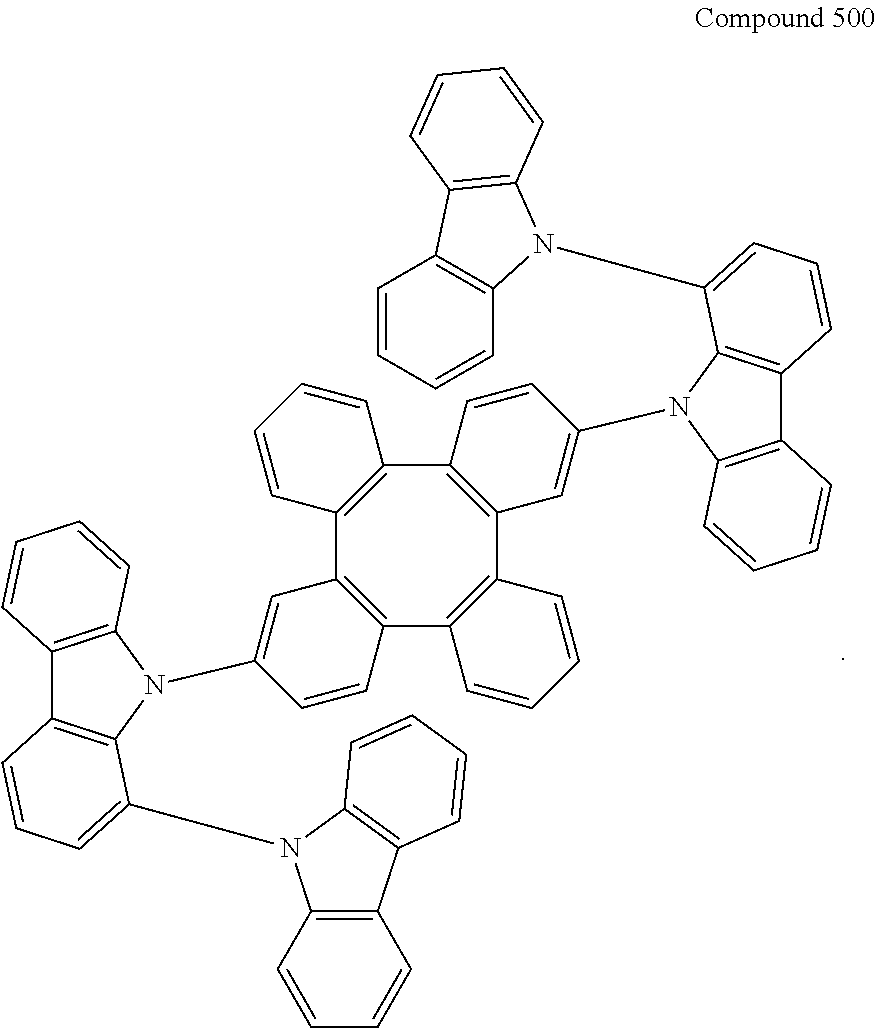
C12=C(C3=C(C4=C(C5=C1C=C(N1C6=C(C7=C1C=CC=C7)C=CC=C6N1C6=C(C=CC=C6)C6=C1C=CC=C6)C=C5)C=CC=C4)C=C(N1C4=C(C5=C1C=CC=C5)C=CC=C4N1C4=C(C=CC=C4)C4=C1C=CC=C4)C=C3)C=CC=C2
